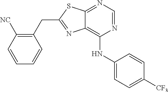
C1(CC2=NC3=C(NC4=CC=C([CF3])C=C4)N=CN=C3S2)=C([NC])C=CC=C1
